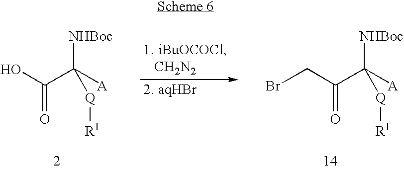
C(C(C([A])([NHBoc])[Q][R1])=O)Br.OC(C([A])([NHBoc])[Q][R1])=O
